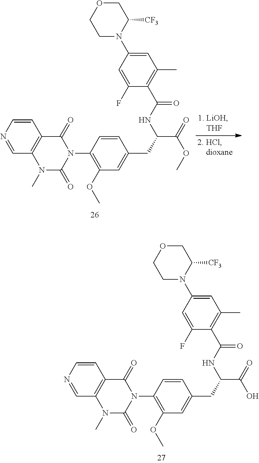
C1=CN=CC2=C1C(=O)N(C1=C(OC)C=C(CC(C(=O)O)NC(=O)C3=C(C)C=C(N4C([CF3])COCC4)C=C3F)C=C1)C(=O)N2C.C1=CN=CC2=C1C(=O)N(C1=C(OC)C=C(CC(C(=O)OC)NC(=O)C3=C(C)C=C(N4C([CF3])COCC4)C=C3F)C=C1)C(=O)N2C
